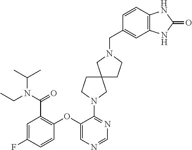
N1(CC2=CC3=C(C=C2)NC(=O)N3)CCC2(C1)CCN(C1=NC=NC=C1OC1=C(C(N(C(C)C)CC)=O)C=C(F)C=C1)C2
